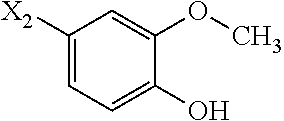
C1([X2])=CC=C(O)C(OC)=C1
